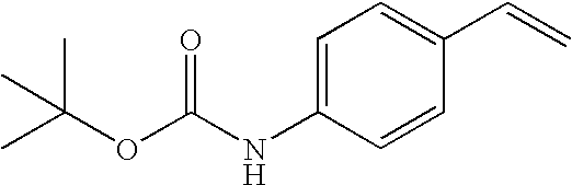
CC(OC(NC1=CC=C(C=C)C=C1)=O)(C)C
